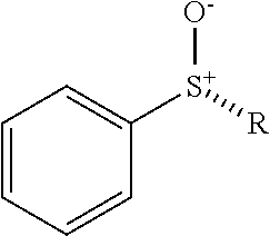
C1=CC([S+]([R])[O-])=CC=C1
